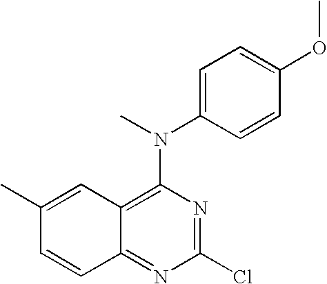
C12=C(N(C)C3=CC=C(OC)C=C3)N=C(Cl)N=C1C=CC(C)=C2
